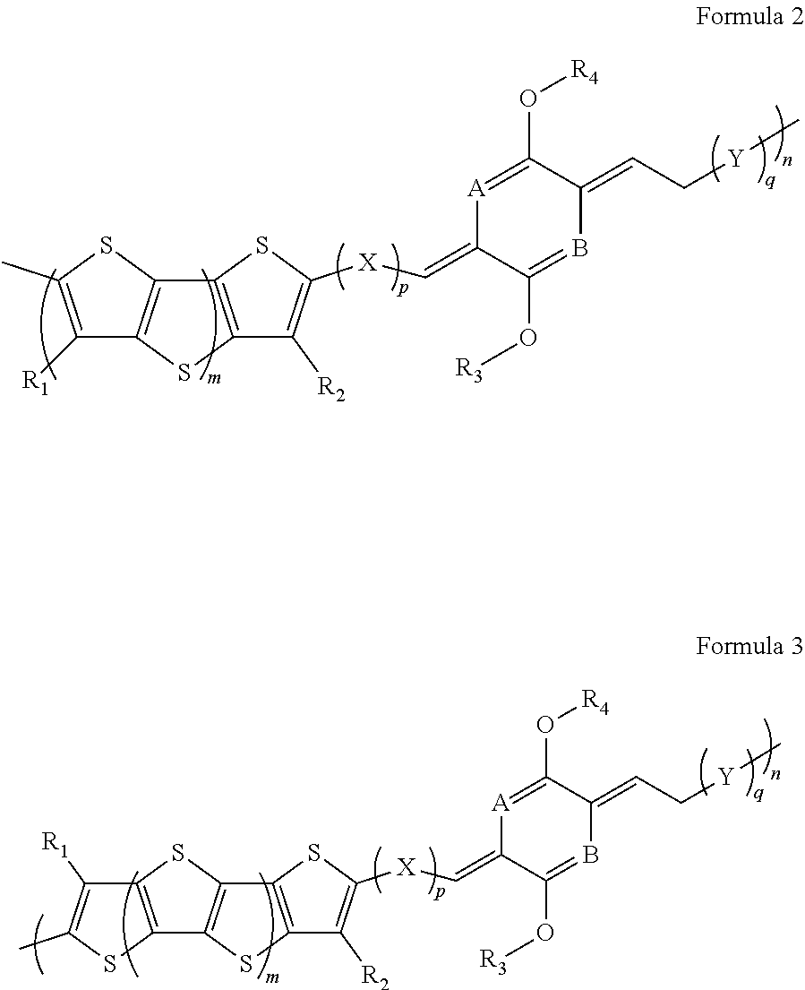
C12=C(SC3=C1SC(C)=C3[R1])C([R2])=C([X]C=C1[A]=C(O[R4])C(=CC[Y]C)B=C1O[R3])S2.C12=C(SC3=C1SC1=C3SC(C)=C1[R1])C([R2])=C([X]C=C1[A]=C(O[R4])C(=CC[Y]C)B=C1O[R3])S2
